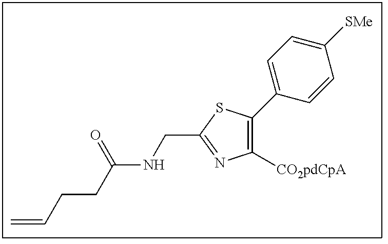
C1([CO2pdCpA])=C(C2=CC=C([SMe])C=C2)SC(CNC(CCC=C)=O)=N1
